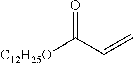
[C12H25O]C(C=C)=O
